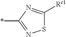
S1C([Rc1])=NC(*)=N1
